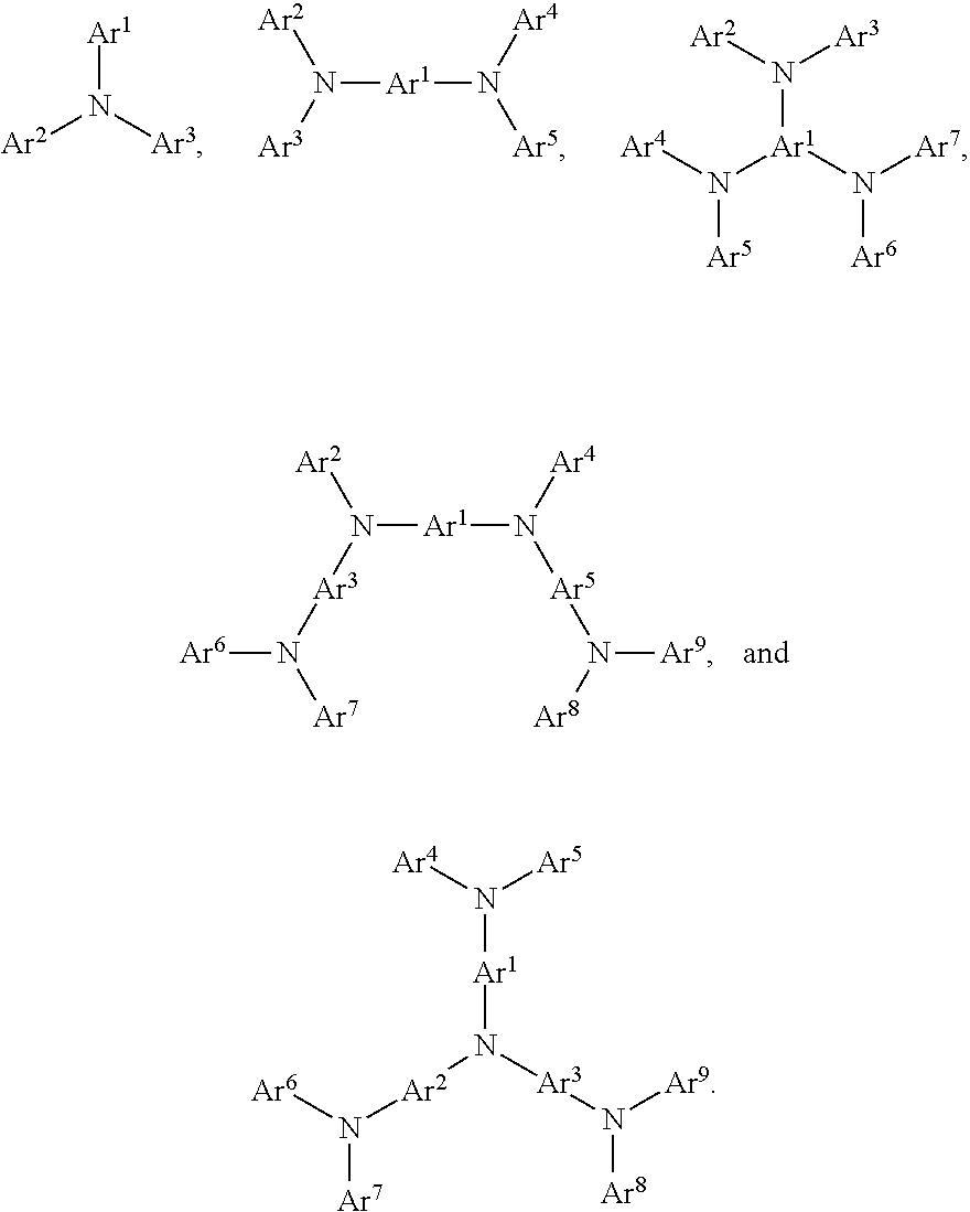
[Ar1]N([Ar3])[Ar2].[Ar1](N([Ar3])[Ar2])N([Ar5])[Ar4].[Ar5]N([Ar1](N([Ar7])[Ar6])N([Ar2])[Ar3])[Ar4].[Ar1](N([Ar3]N([Ar6])[Ar7])[Ar2])N([Ar5]N([Ar9])[Ar8])[Ar4].[Ar7]N([Ar6])[Ar2]N([Ar1]N([Ar4])[Ar5])[Ar3]N([Ar9])[Ar8]
